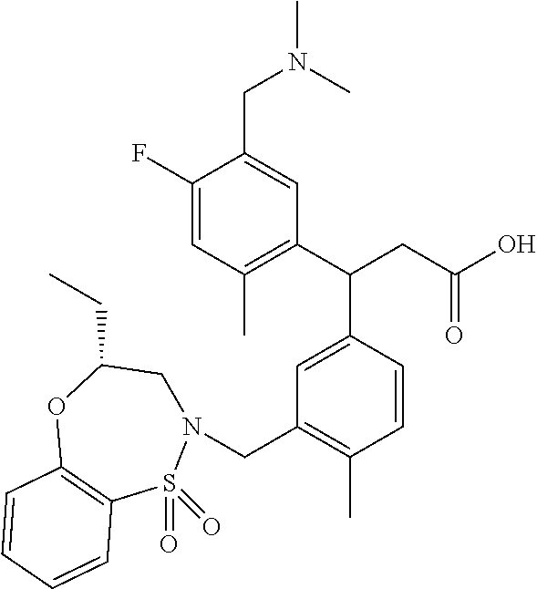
C1(F)=CC(C)=C(C(CC(O)=O)C2=CC(CN3CC(CC)OC4=C(S3(=O)=O)C=CC=C4)=C(C)C=C2)C=C1CN(C)C
